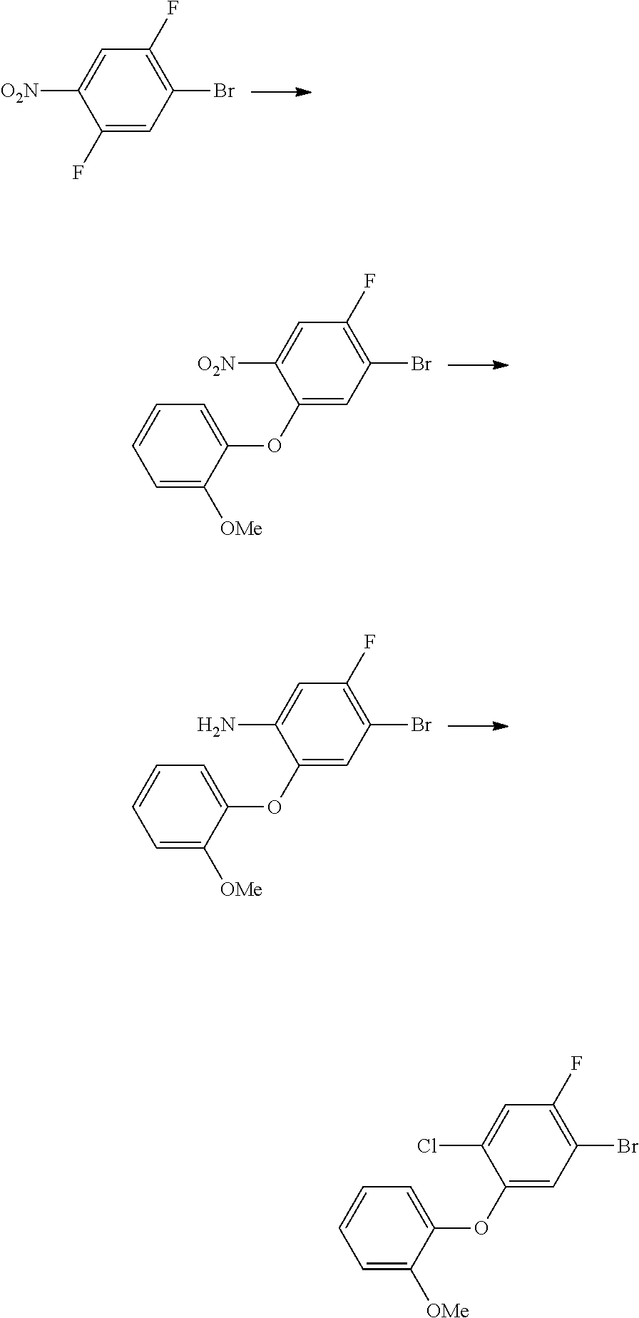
C1=C([O2N])C(OC2=CC=CC=C2[OMe])=CC(Br)=C1F.C1=C(N)C(OC2=CC=CC=C2[OMe])=CC(Br)=C1F.C1=C([O2N])C(F)=CC(Br)=C1F.C1=C(Cl)C(OC2=CC=CC=C2[OMe])=CC(Br)=C1F
